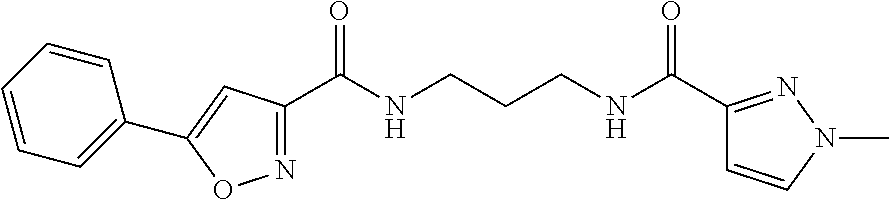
N1=C(C(NCCCNC(=O)C2=NN(C)C=C2)=O)C=C(C2=CC=CC=C2)O1
